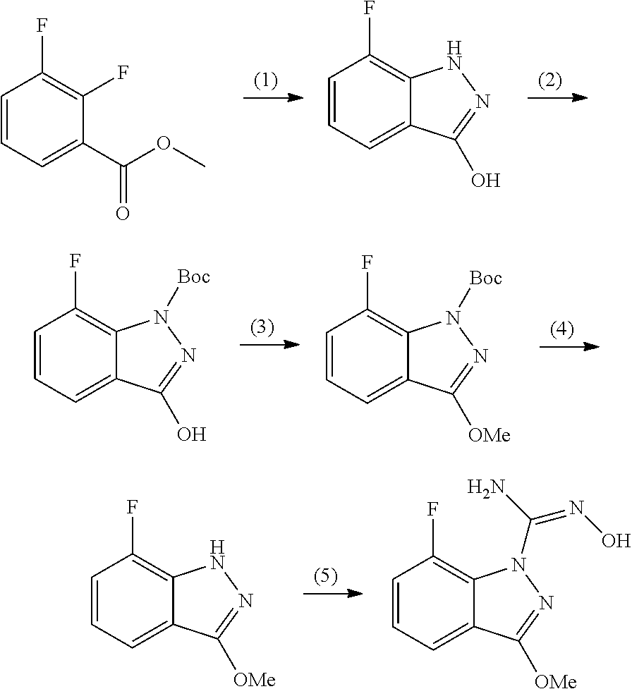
C1=CC=C(C(OC)=O)C(F)=C1F.C1=CC=C2C(=C1F)NN=C2O.C1=CC=C2C(=C1F)N([Boc])N=C2O.C1=CC=C2C(=C1F)N([Boc])N=C2[OMe].C1=CC=C2C(=C1F)NN=C2[OMe].C1=CC=C2C(=C1F)N(C(N)=NO)N=C2[OMe]
